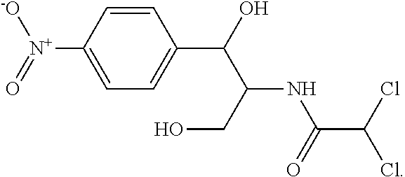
C1=CC([N+]([-O])=O)=CC=C1C(C(NC(=O)C(Cl)Cl)CO)O
